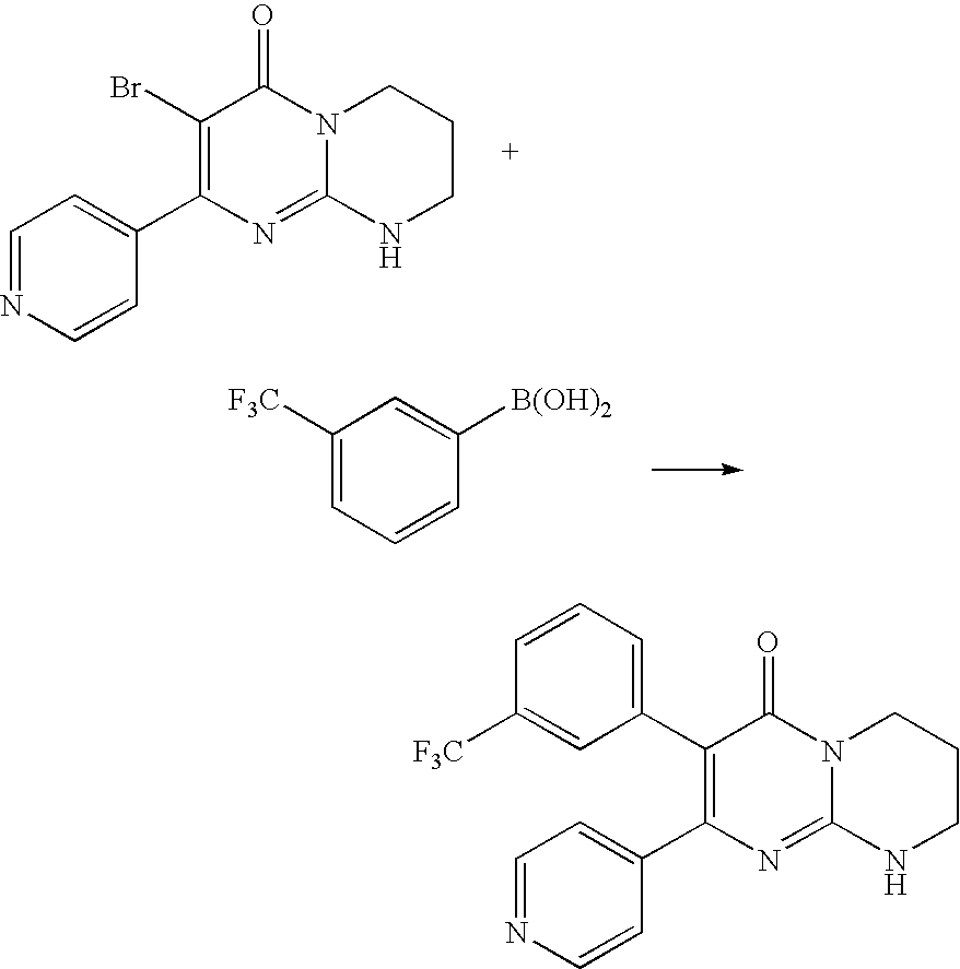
C1(Br)=C(C2=CC=NC=C2)N=C2N(C1=O)CCCN2.C1([F3C])=CC=CC([B(OH)2])=C1.C1(C2=C(C3=CC=NC=C3)N=C3N(C2=O)CCCN3)=CC=CC([F3C])=C1
